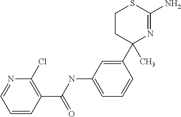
C1=CC(C(NC2=CC=CC(C3(C)N=C(N)SCC3)=C2)=O)=C(Cl)N=C1
